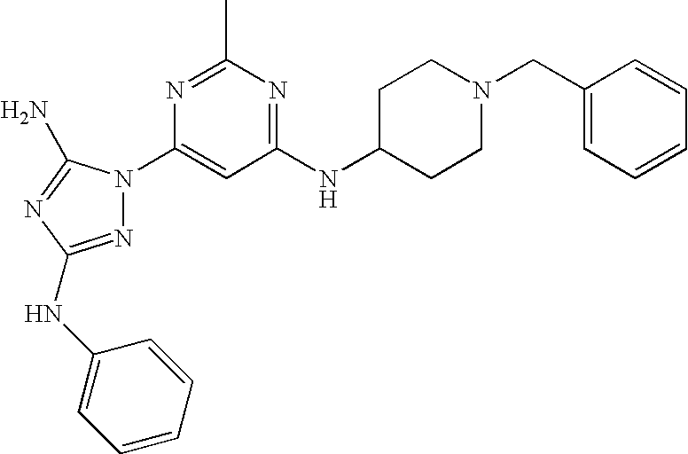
N1=C(NC2=CC=CC=C2)N=C(N)N1C1=CC(NC2CCN(CC3=CC=CC=C3)CC2)=NC(C)=N1
